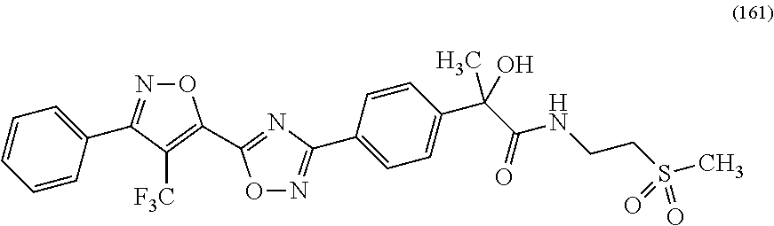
C1=CC(C2=NOC(C3=NC(C4=CC=C(C(C(NCCS(C)(=O)=O)=O)(O)C)C=C4)=NO3)=C2[F3C])=CC=C1
